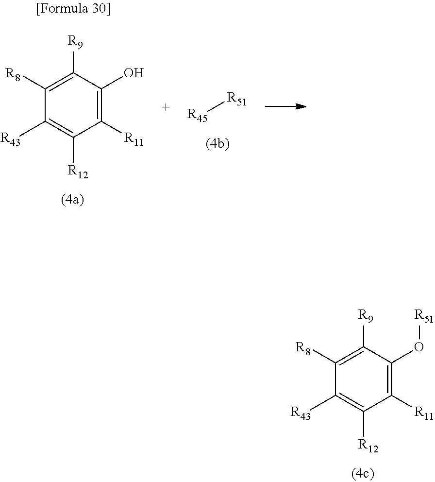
C1([R43])=C([R12])C([R11])=C(O[R51])C([R9])=C1[R8].[R45][R51].C1([R43])=C([R12])C([R11])=C(O)C([R9])=C1[R8]
